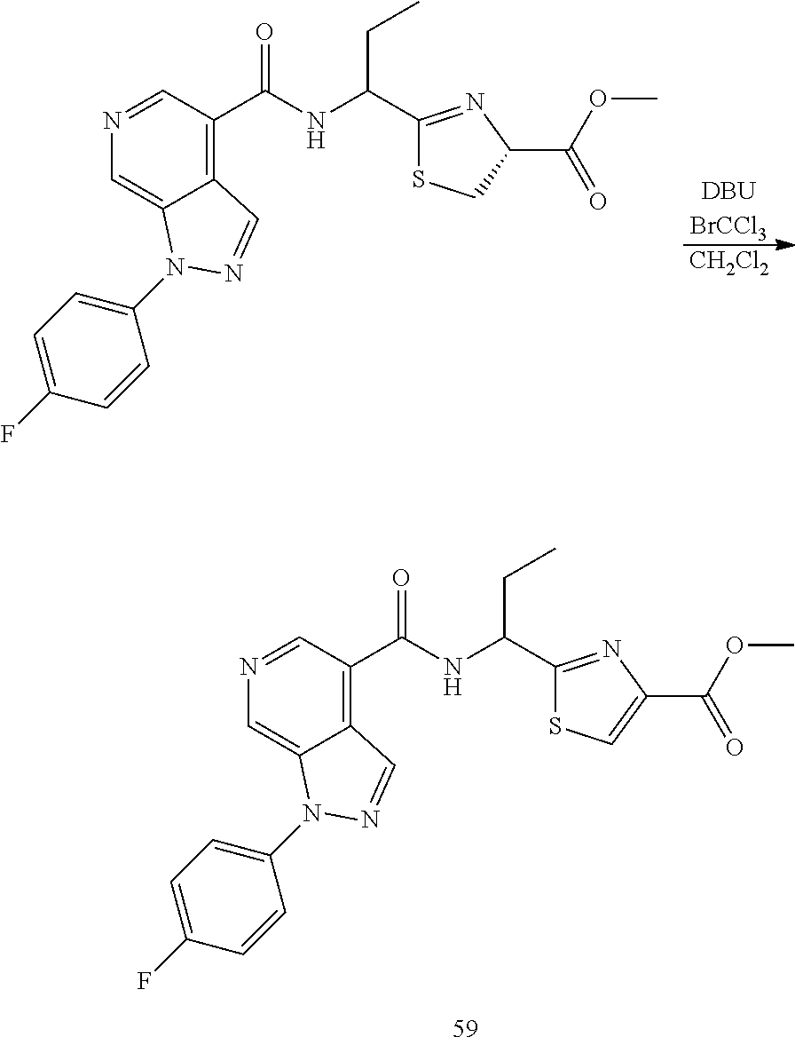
N1=CC(C(=O)NC(C2=NC(C(=O)OC)=CS2)CC)=C2C(=C1)N(C1=CC=C(F)C=C1)N=C2.[DBUBrCCl3].[CH2Cl2].N1=CC(C(=O)NC(C2=NC(C(OC)=O)CS2)CC)=C2C(=C1)N(C1=CC=C(F)C=C1)N=C2
